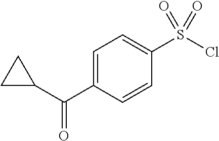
C1=C(C(C2CC2)=O)C=CC(S(=O)(Cl)=O)=C1
